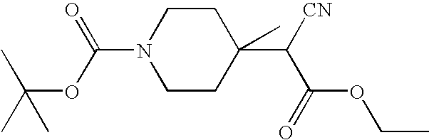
C1CN(C(OC(C)(C)C)=O)CCC1(C([CN])C(OCC)=O)C
